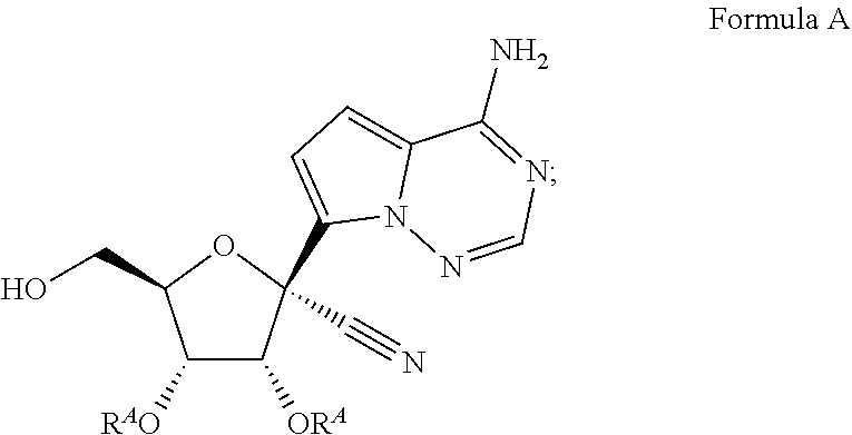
C1([RAO])C([ORA])C(C2=CC=C3N2N=CN=C3N)(C#N)OC1CO
